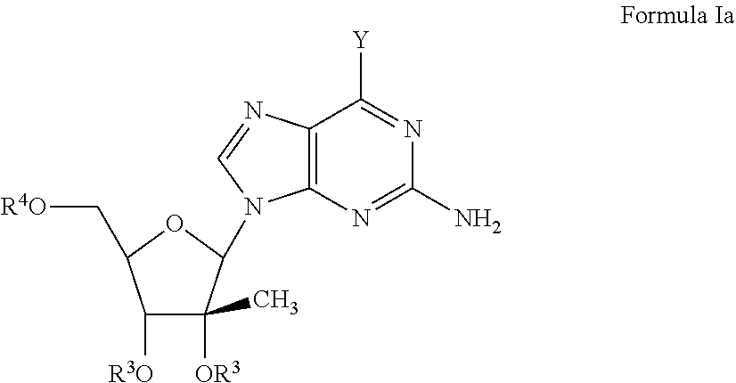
C1([R3O])C([OR3])(C)C(N2C3=C(C([Y])=NC(N)=N3)N=C2)OC1C[R4O]
